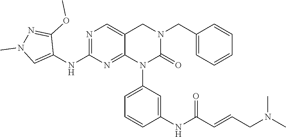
C1=CC(CN2CC3=CN=C(NC4=CN(C)N=C4OC)N=C3N(C3=CC=CC(NC(C=CCN(C)C)=O)=C3)C2=O)=CC=C1
